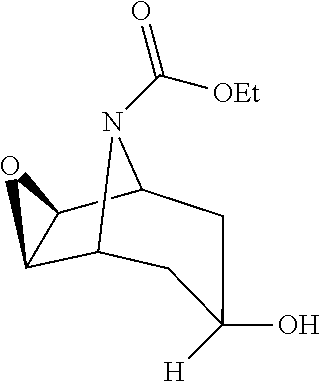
C12C3C(C(N1C(=O)[OEt])CC([H])(O)C2)O3
